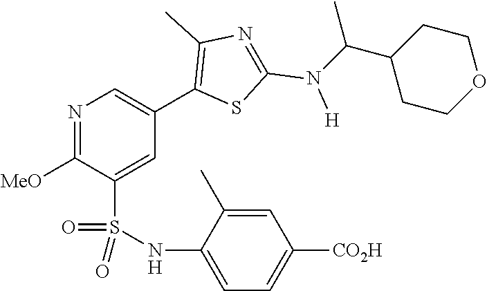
N1=C([MeO])C(S(NC2=CC=C([CO2H])C=C2C)(=O)=O)=CC(C2=C(C)N=C(N([H])C(C3CCOCC3)C)S2)=C1
